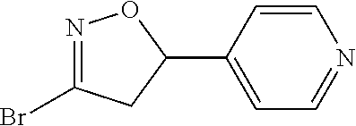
N1=C(Br)CC(C2=CC=NC=C2)O1
